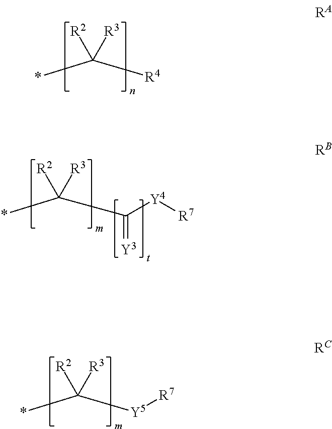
*C([R4])([R2])[R3].*C(C([Y4][R7])=[Y3])([R2])[R3].*C([Y5][R7])([R2])[R3]
